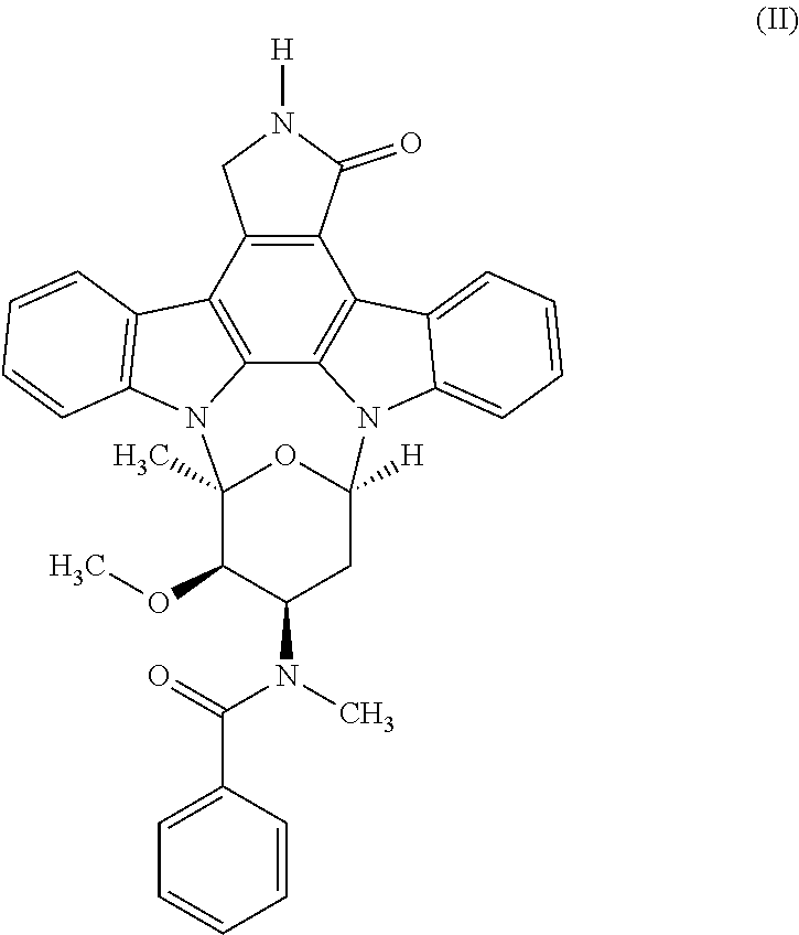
C1=CC2=C(C=C1)C1=C3N2C2(C)C(OC)C(N(C)C(C4=CC=CC=C4)=O)CC([H])(N4C3=C(C3=C1CN([H])C3=O)C1=CC=CC=C41)O2
